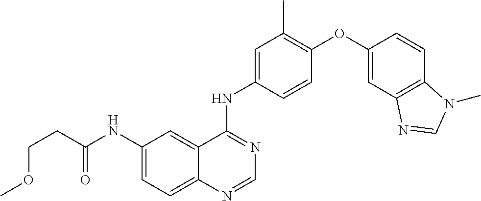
C1(NC(CCOC)=O)=CC=C2C(=C1)C(NC1=CC(C)=C(OC3=CC4=C(C=C3)N(C)C=N4)C=C1)=NC=N2
